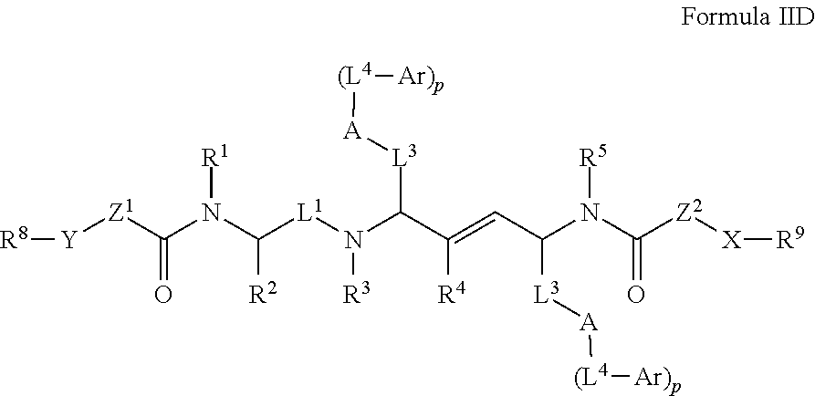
[Y]([Z1]C(N(C([L1]N(C(C(=CC(N([R5])C(=O)[Z2][X][R9])[L3][A][(L4][Ar)p])[R4])[L3][A][(L4][Ar)p])[R3])[R2])[R1])=O)[R8]
